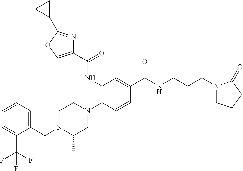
C(N1C(C)CN(C2=C(NC(C3=COC(C4CC4)=N3)=O)C=C(C(NCCCN3CCCC3=O)=O)C=C2)CC1)C1=CC=CC=C1C(F)(F)F
